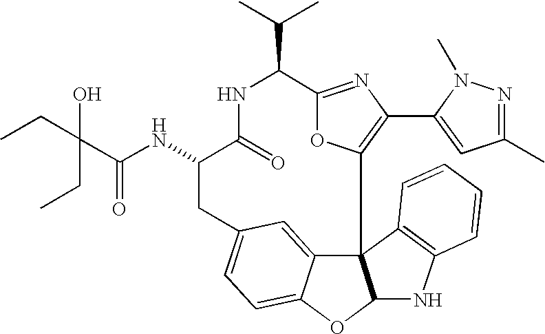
C123C4=CC(=CC=C4OC1NC1=C2C=CC=C1)CC(NC(=O)C(CC)(CC)O)C(=O)NC(C(C)C)C1=NC(C2=CC(C)=NN2C)=C3O1
